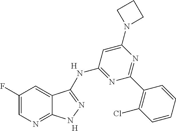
C1(F)=CN=C2C(=C1)C(NC1=NC(C3=C(Cl)C=CC=C3)=NC(N3CCC3)=C1)=NN2.[H].[H]
